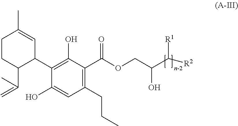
C1(C2C(C(=C)C)CCC(C)=C2)=C(O)C(C(=O)OCC(C([R1])[R2])O)=C(CCC)C=C1O
